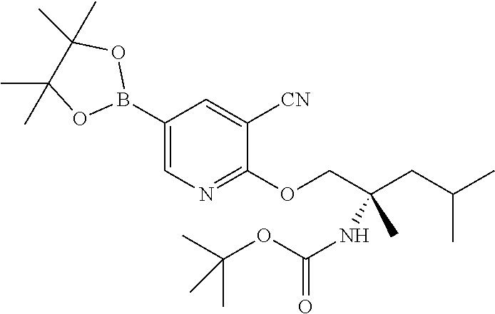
C1(B2OC(C)(C)C(C)(C)O2)=CN=C(OCC(CC(C)C)(C)NC(OC(C)(C)C)=O)C([CN])=C1
